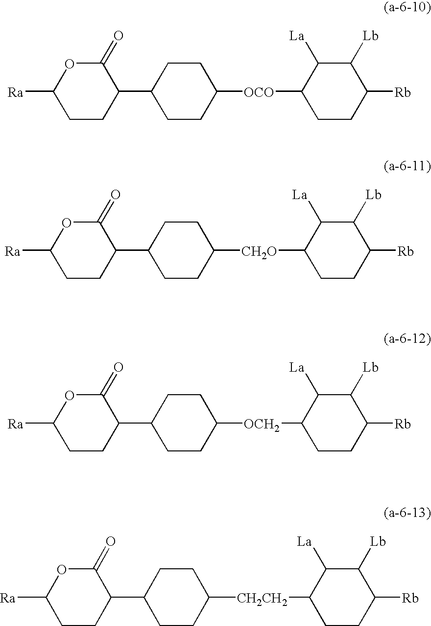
C1(=O)OC([Ra])CCC1C1CCC([OCO]C2CCC([Rb])C([Lb])C2[La])CC1.C1(=O)OC([Ra])CCC1C1CCC([CH2O]C2CCC([Rb])C([Lb])C2[La])CC1.C1(=O)OC([Ra])CCC1C1CCC([OCH2]C2CCC([Rb])C([Lb])C2[La])CC1.C1(=O)OC([Ra])CCC1C1CCC([CH2CH2]C2CCC([Rb])C([Lb])C2[La])CC1
